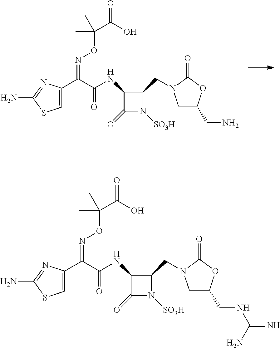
C(=NOC(C(O)=O)(C)C)(C1=CSC(N)=N1)C(NC1C(=O)N([SO3H])C1CN1CC(CN)OC1=O)=O.C(=NOC(C(O)=O)(C)C)(C1=CSC(N)=N1)C(NC1C(=O)N([SO3H])C1CN1CC(CNC(=N)N)OC1=O)=O
